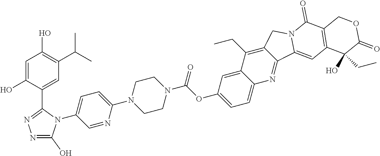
C1(N2CCN(C(=O)OC3=CC=C4C(=C3)C(CC)=C3C(=N4)C4=CC5=C(C(=O)N4C3)COC(=O)C5(CC)O)CC2)=CC=C(N2C(O)=NN=C2C2=CC(C(C)C)=C(O)C=C2O)C=N1
